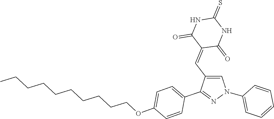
C1(N2C=C(C=C3C(=O)NC(=S)NC3=O)C(C3=CC=C(OCCCCCCCCCC)C=C3)=N2)=CC=CC=C1
